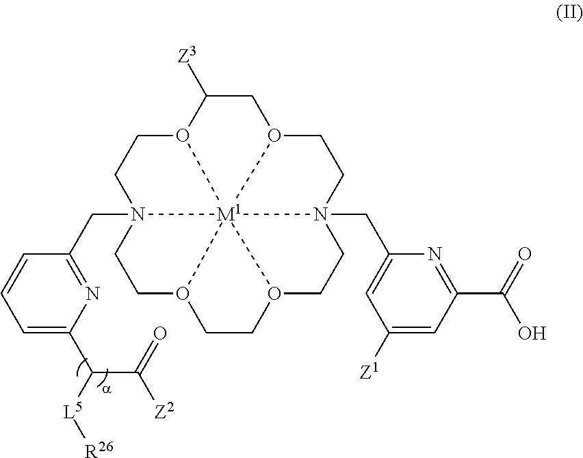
O12CC([Z3])O3CCN4(CC5=NC(C(C([Z2])=O)[L5][R26])=CC=C5)CCO5CCO6CCN(CC7=CC([Z1])=CC(C(O)=O)=N7)(CC1)[M1]23456
